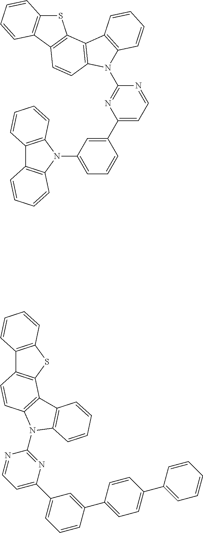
C12=C(N(C3=CC=CC(C4=CC=NC(N5C6=C(C7=C(C8=C(S7)C=CC=C8)C=C6)C6=C5C=CC=C6)=N4)=C3)C3=C1C=CC=C3)C=CC=C2.C12=C(SC3=C1C=CC1=C3C3=C(N1C1=NC(C4=CC=CC(C5=CC=C(C6=CC=CC=C6)C=C5)=C4)=CC=N1)C=CC=C3)C=CC=C2
